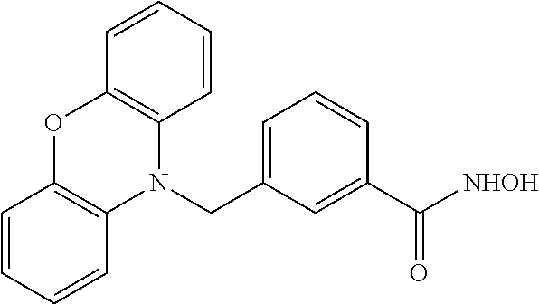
O1C2=C(N(CC3=CC=CC(C(=O)[NHOH])=C3)C3=C1C=CC=C3)C=CC=C2
